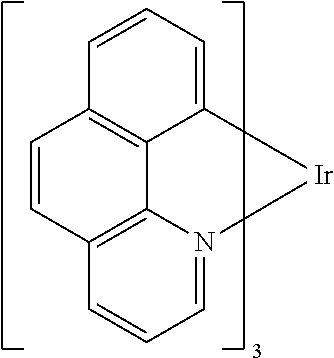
C1=N2C3=C(C=C1)C=CC1=C3C(=CC=C1)[Ir]2
